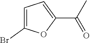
C1=C(Br)OC(C(C)=O)=C1
